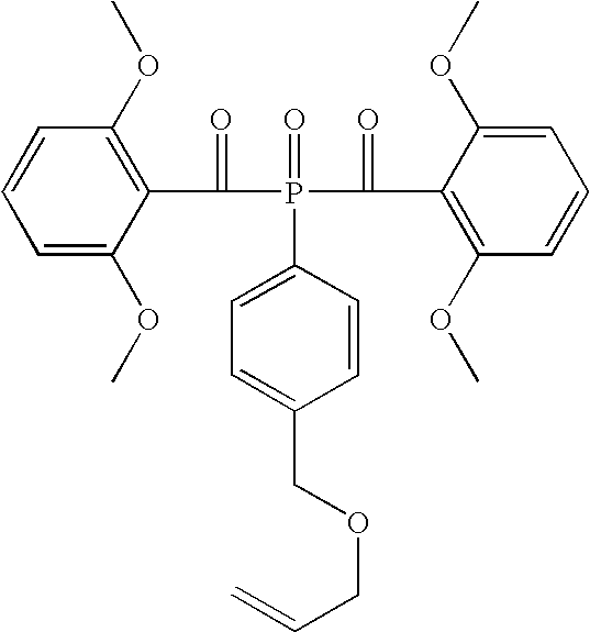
C1=C(OC)C(C(=O)P(C(=O)C2=C(OC)C=CC=C2OC)(=O)C2=CC=C(COCC=C)C=C2)=C(OC)C=C1
